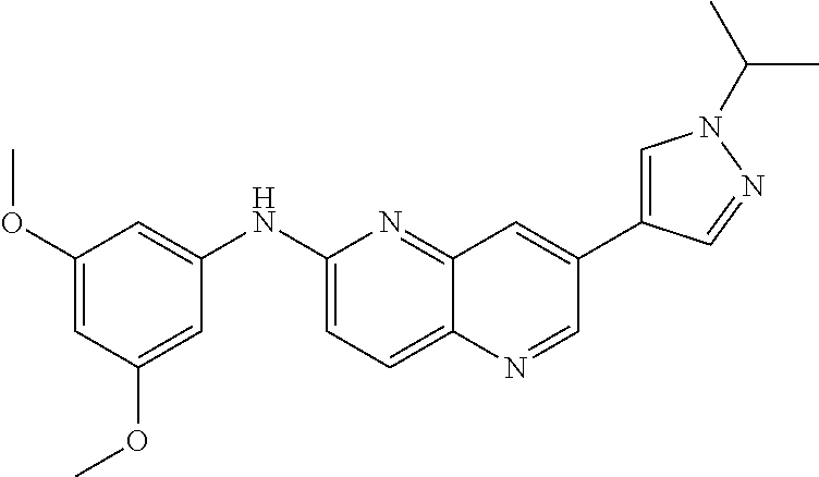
C1=C(OC)C=C(OC)C=C1NC1=CC=C2C(=N1)C=C(C1=CN(C(C)C)N=C1)C=N2
